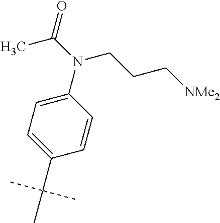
C1=C(N(C(C)=O)CCC[NMe2])C=CC(C(C)(C)C)=C1
